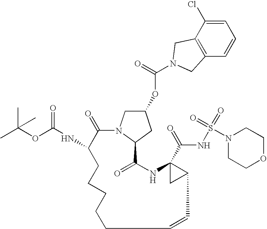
C1=C(Cl)C2=C(C=C1)CN(C(=O)OC1CN3C(C1)C(=O)NC1(C(=O)NS(=O)(=O)N4CCOCC4)CC1C=CCCCCCC(NC(OC(C)(C)C)=O)C3=O)C2
